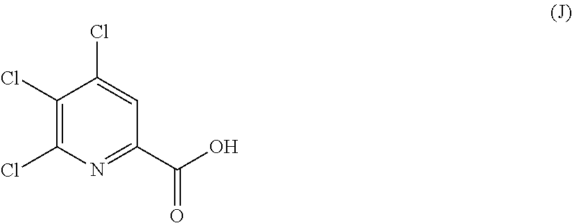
C1(Cl)=C(Cl)C(Cl)=CC(C(O)=O)=N1
